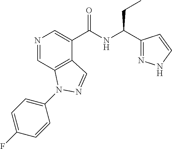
N1=CC2=C(C(C(NC(C3=NNC=C3)CC)=O)=C1)C=NN2C1=CC=C(F)C=C1
